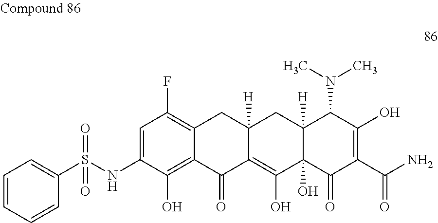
C1=C(NS(=O)(C2=CC=CC=C2)=O)C(O)=C2C(=C1F)CC1([H])C(=C(O)C3(O)C([H])(C1)C(N(C)C)C(O)=C(C(N)=O)C3=O)C2=O
